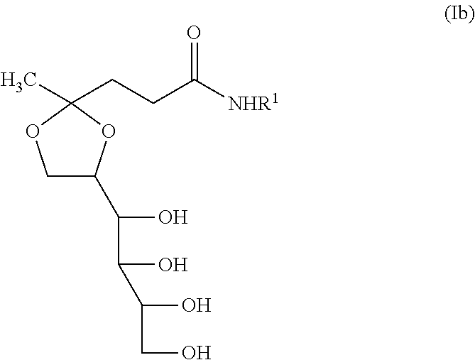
C1C(C(C(O)C(O)CO)O)OC(C)(CCC(=O)[NHR1])O1
